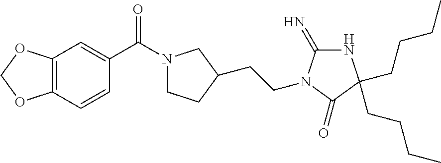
N1C(=N)N(CCC2CCN(C(C3=CC4=C(C=C3)OCO4)=O)C2)C(=O)C1(CCCC)CCCC
